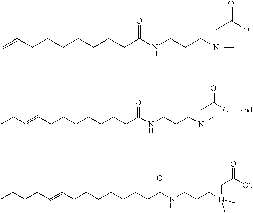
C(C(NCCC[N+](C)(C)CC(=O)[O-])=O)CCCCCCC=CCC.C(C(NCCC[N+](C)(C)CC(=O)[O-])=O)CCCCCCC=C.C(C(NCCC[N+](C)(C)CC(=O)[O-])=O)CCCCCCC=CCCCC
